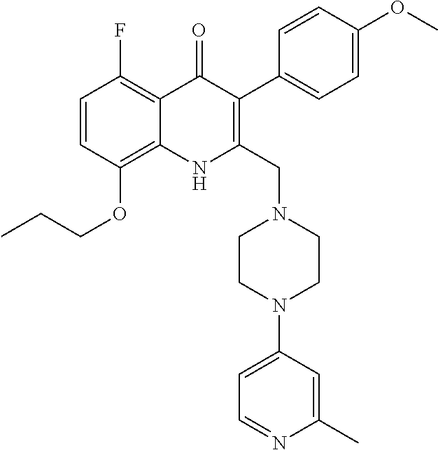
C1=CC(OCCC)=C2C(=C1F)C(=O)C(C1=CC=C(OC)C=C1)=C(CN1CCN(C3=CC=NC(C)=C3)CC1)N2
